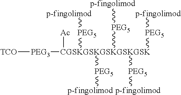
[TCO][PEG3][CGSKGSKGSKGSKGSK]([Ac])([PEG5][p-fingolimod])([PEG5][p-fingolimod])([PEG5][p-fingolimod])([PEG5][p-fingolimod])[PEG5][p-fingolimod]
